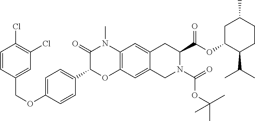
C1=CC(COC2=CC=C(C3OC4=C(N(C)C3=O)C=C3C(=C4)CN(C(=O)OC(C)(C)C)C(C(OC4C(C(C)C)CCC(C)C4)=O)C3)C=C2)=CC(Cl)=C1Cl
